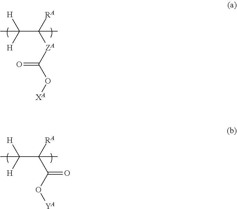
C(C([RA])([ZA]C(O[XA])=O)C)([H])([H])C.C(C([RA])(C(O[YA])=O)C)([H])([H])C
